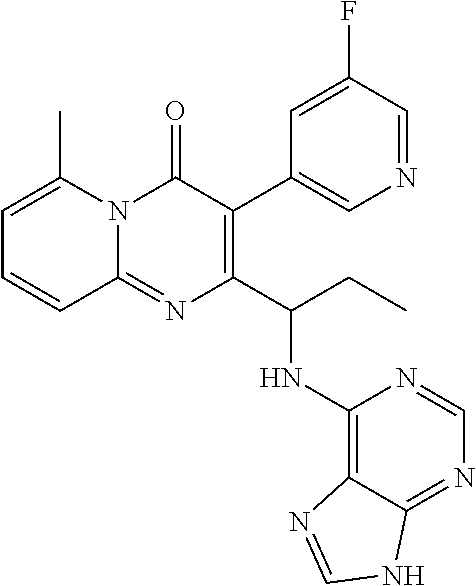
N12C(=NC(C(CC)NC3=C4C(=NC=N3)NC=N4)=C(C3=CN=CC(F)=C3)C1=O)C=CC=C2C
